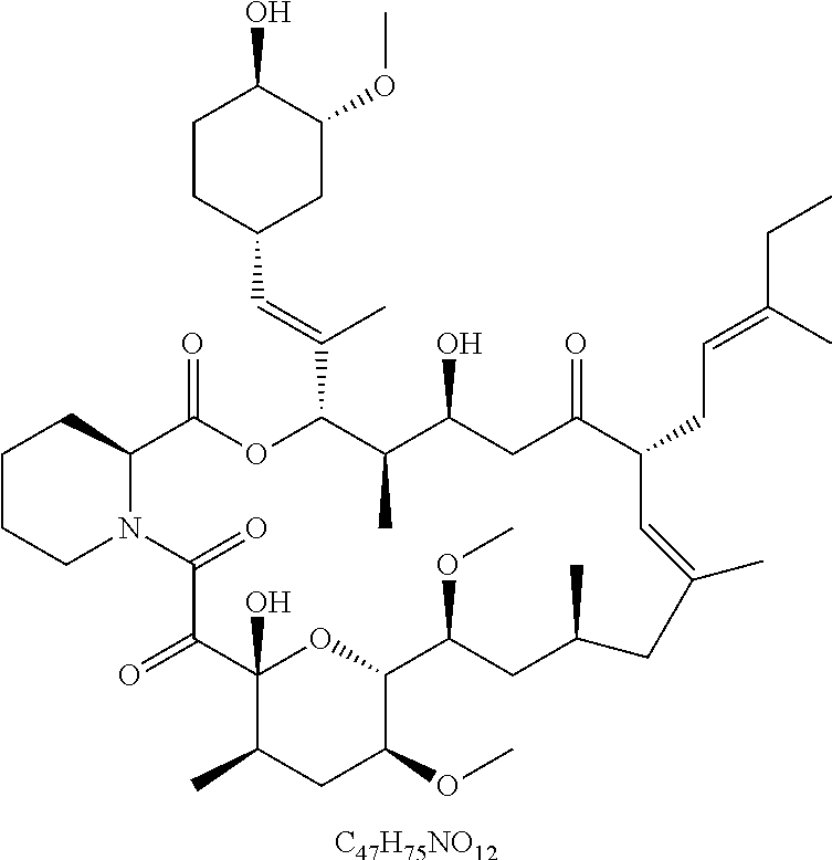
[C47H75NO12].C1CCN2C(C1)C(=O)OC(C(=CC1CC(OC)C(O)CC1)C)C(C)C(O)CC(=O)C(CC=C(CC)C)C=C(C)CC(C)CC(OC)C1OC(O)(C(=O)C2=O)C(C)CC1OC
